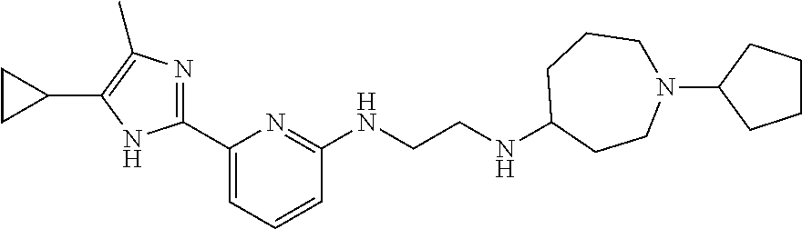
N1=C(C2=CC=CC(NCCNC3CCN(C4CCCC4)CCC3)=N2)NC(C2CC2)=C1C
